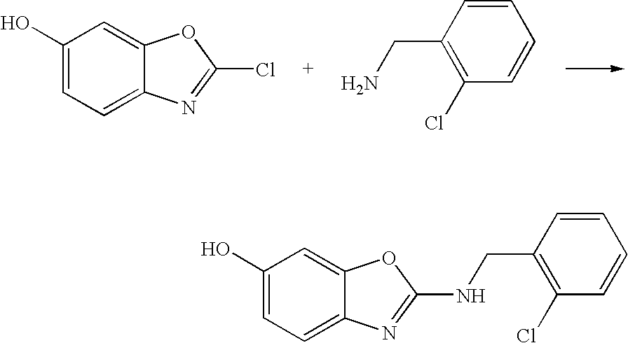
C1(O)=CC=C2C(=C1)OC(Cl)=N2.C1(CN)=C(Cl)C=CC=C1.C1(O)=CC=C2C(=C1)OC(NCC1=C(Cl)C=CC=C1)=N2
